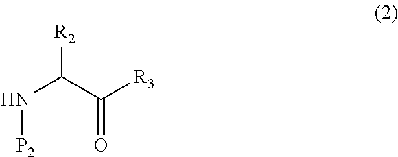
[R2]C(C([R3])=O)N[P2]
